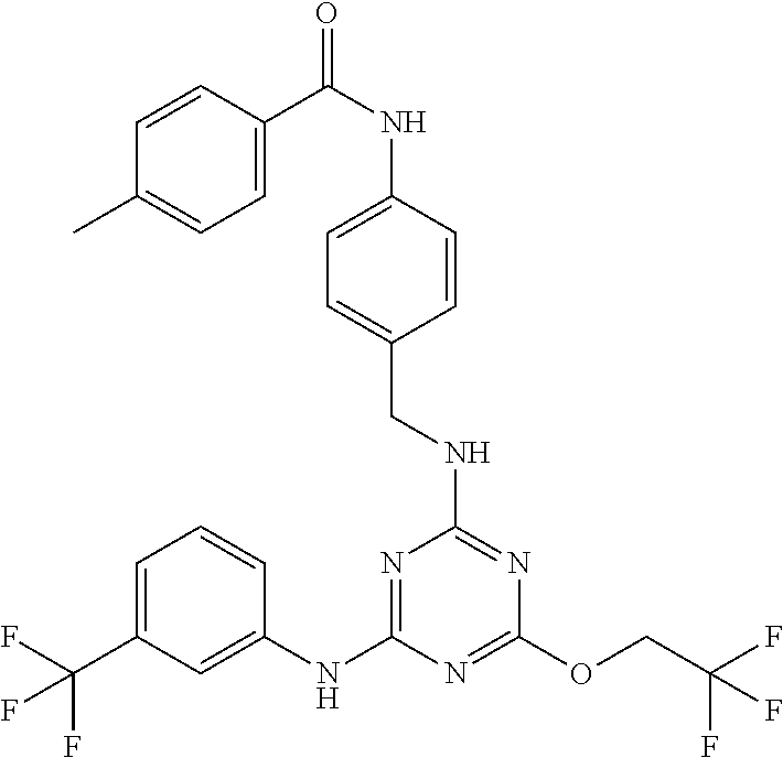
C1=C(C(F)(F)F)C=C(NC2=NC(NCC3=CC=C(NC(C4=CC=C(C)C=C4)=O)C=C3)=NC(OCC(F)(F)F)=N2)C=C1
